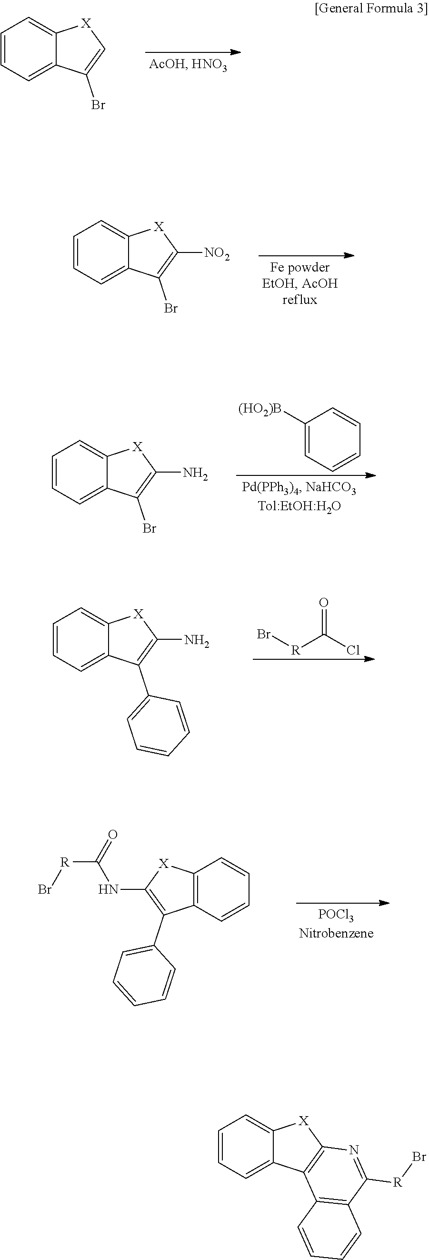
C1=C2C(=CC=C1)[X]C=C2Br.C1=C2C(=CC=C1)[X]C([NO2])=C2Br.C1=C2C(=CC=C1)[X]C(N)=C2Br.C1([(HO2)B])=CC=CC=C1.C1=C2C(=CC=C1)[X]C(N)=C2C1=CC=CC=C1.Br[R]C(Cl)=O.C1=CC=CC2=C1[X]C(NC(=O)[R]Br)=C2C1=CC=CC=C1.C12=CC=CC=C1[X]C1=C2C2=C(C=CC=C2)C([R]Br)=N1
